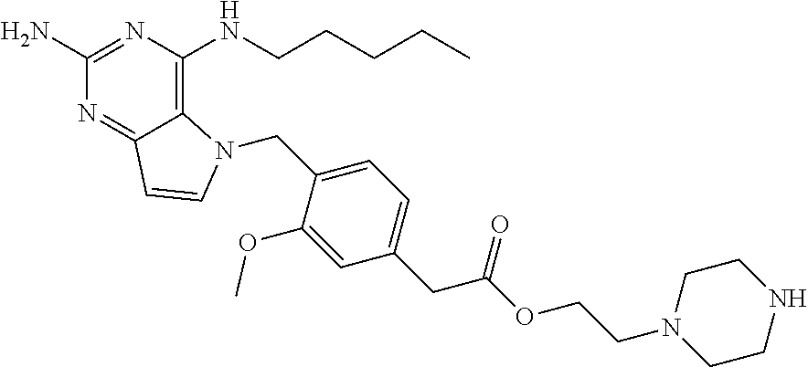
C1(N)=NC(NCCCCC)=C2C(=N1)C=CN2CC1=CC=C(CC(OCCN2CCNCC2)=O)C=C1OC
